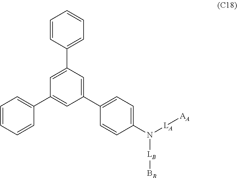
C1(N([LB][BB])[LA][AA])=CC=C(C2=CC(C3=CC=CC=C3)=CC(C3=CC=CC=C3)=C2)C=C1
